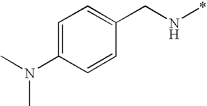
C1=C(N(C)C)C=CC(CN*)=C1
